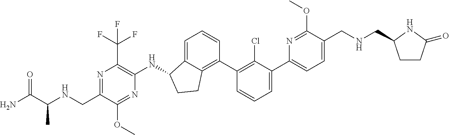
C1(CNC(C(N)=O)C)=NC(C(F)(F)F)=C(NC2C3=CC=CC(C4=C(Cl)C(C5=CC=C(CNCC6CCC(=O)N6)C(OC)=N5)=CC=C4)=C3CC2)N=C1OC
